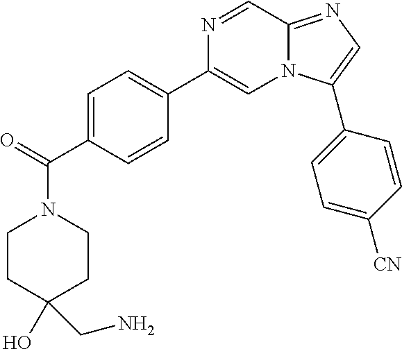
C1=C(C(=O)N2CCC(CN)(O)CC2)C=CC(C2=CN3C(=NC=C3C3=CC=C([CN])C=C3)C=N2)=C1
